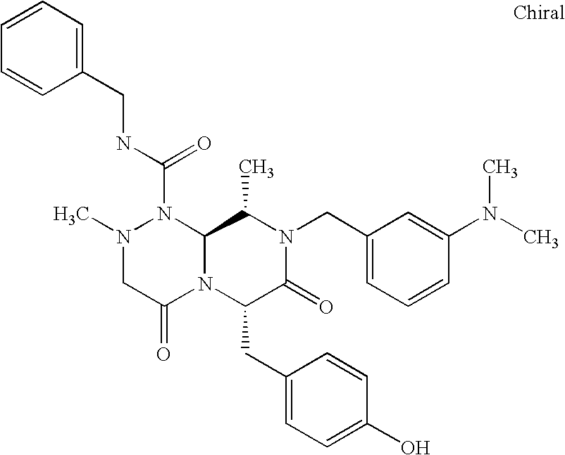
N1(C(NCC2=CC=CC=C2)=O)N(C)CC(=O)N2C1C(C)N(CC1=CC=CC(N(C)C)=C1)C(=O)C2CC1=CC=C(O)C=C1
